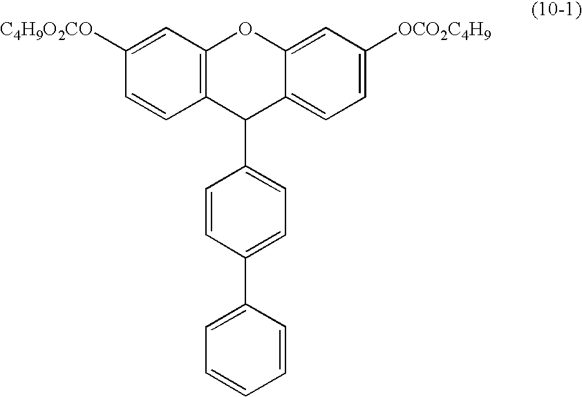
C1=CC2=C(C=C1[C4H9O2CO])OC1=CC([OCO2C4H9])=CC=C1C2C1=CC=C(C2=CC=CC=C2)C=C1
